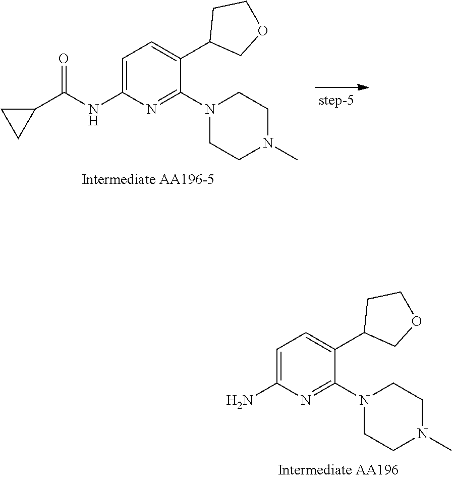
C1(NC(C2CC2)=O)=CC=C(C2COCC2)C(N2CCN(C)CC2)=N1.C1(N)=CC=C(C2COCC2)C(N2CCN(C)CC2)=N1
